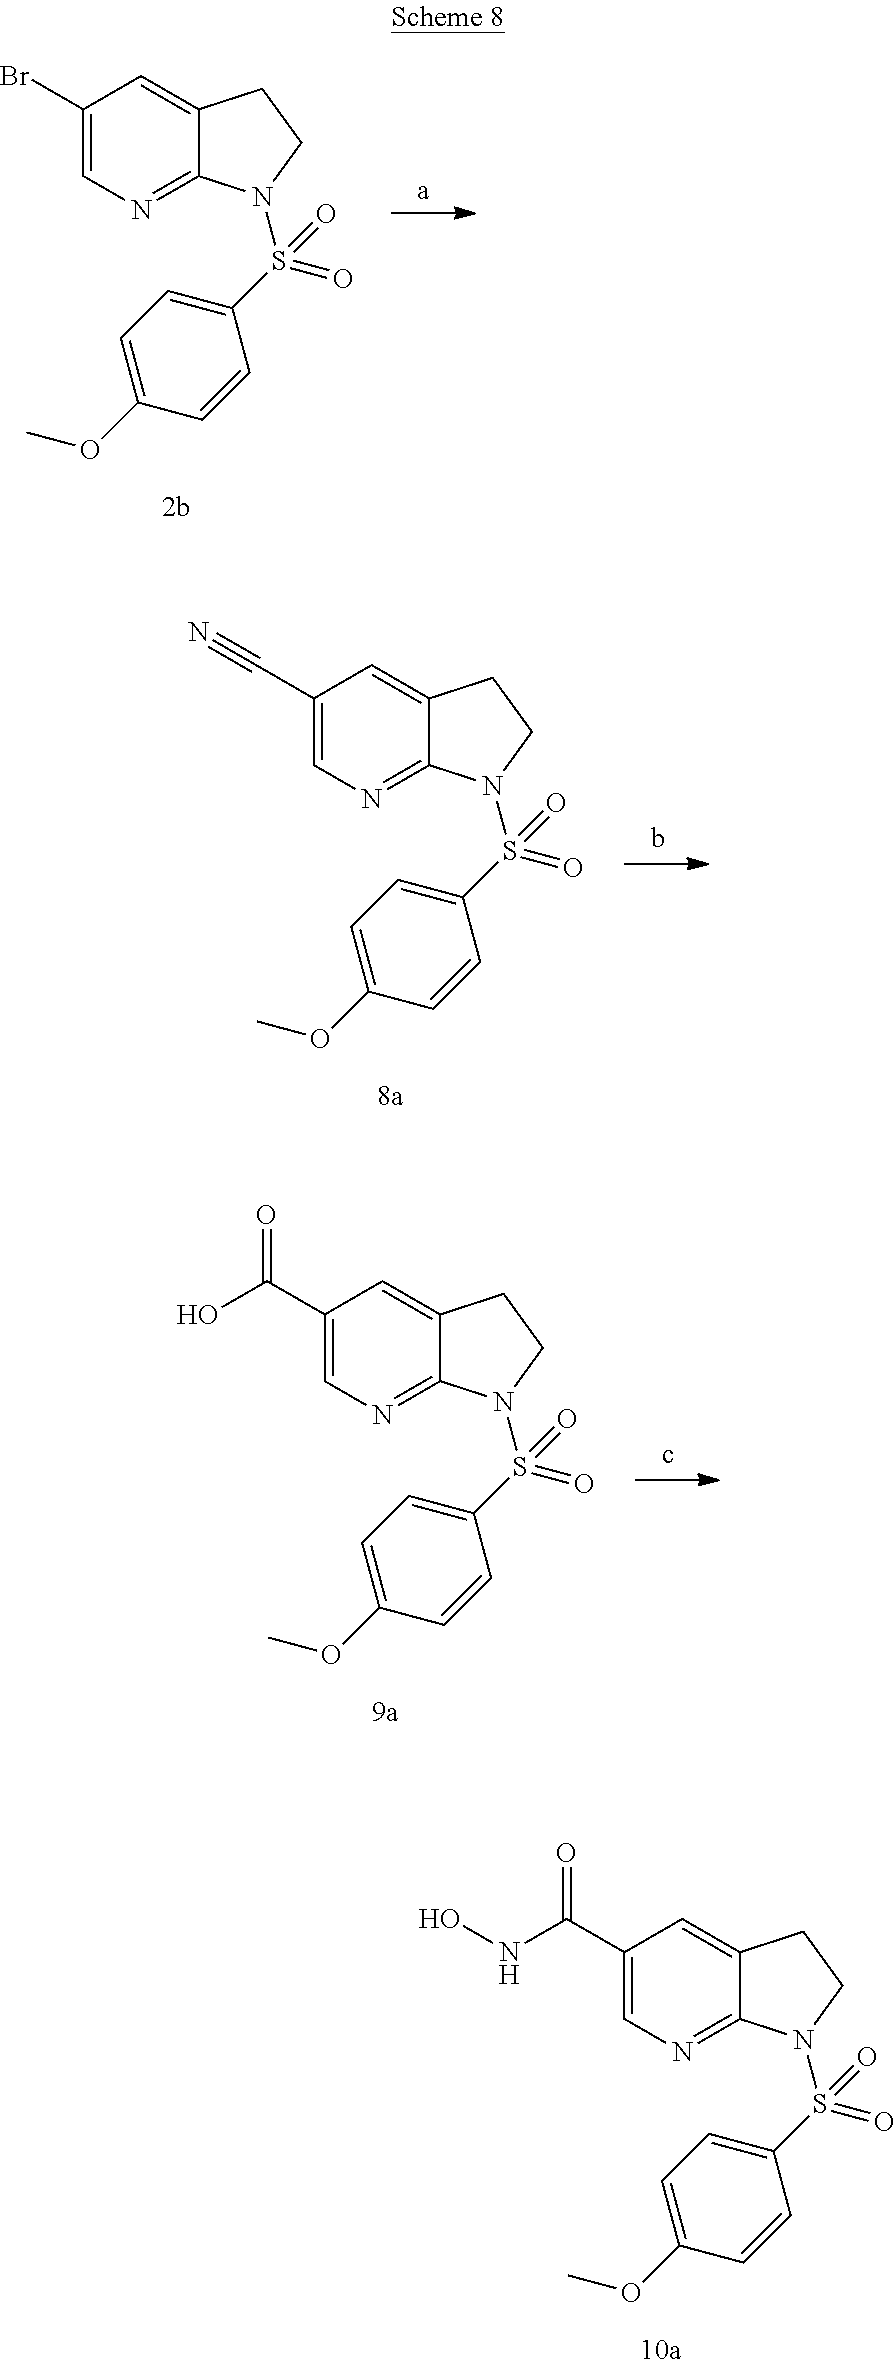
C1(Br)=CN=C2C(=C1)CCN2S(C1=CC=C(OC)C=C1)(=O)=O.C1(C(NO)=O)=CN=C2C(=C1)CCN2S(C1=CC=C(OC)C=C1)(=O)=O.C1(C#N)=CN=C2C(=C1)CCN2S(C1=CC=C(OC)C=C1)(=O)=O.C1(C(O)=O)=CN=C2C(=C1)CCN2S(C1=CC=C(OC)C=C1)(=O)=O
